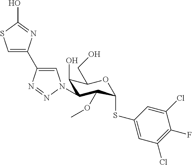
C1=C(C2=CN(C3C(O)C(CO)OC(SC4=CC(Cl)=C(F)C(Cl)=C4)C3OC)N=N2)N=C(O)S1
